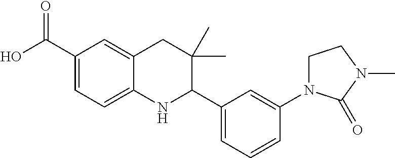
C1(C(O)=O)=CC=C2C(=C1)CC(C)(C)C(C1=CC=CC(N3CCN(C)C3=O)=C1)N2
